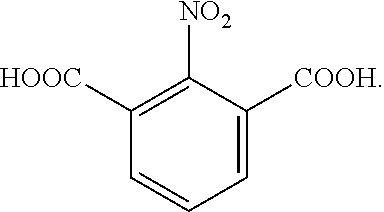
C1([HOOC])=C([NO2])C([COOH])=CC=C1
